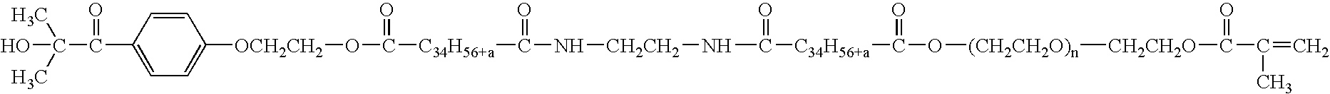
C1=CC(C(C(C)(C)O)=O)=CC=C1[OCH2CH2]OC([C34H56+a]C(N[CH2CH2]NC([C34H56+a]C(O[(CH2CH2O)n][CH2CH2O]C(C(=C)C)=O)=O)=O)=O)=O
